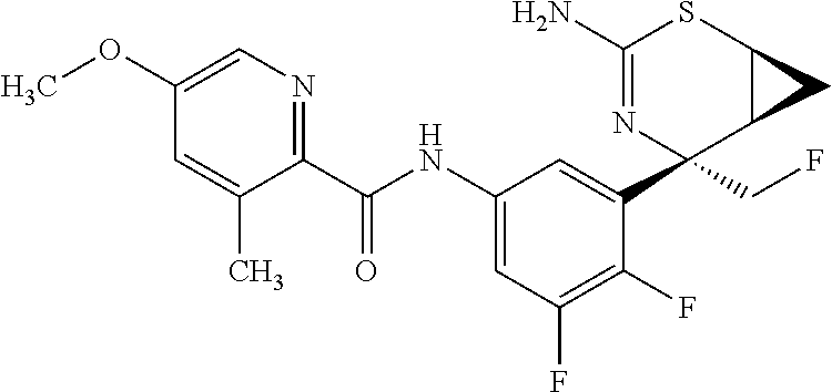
C1(N)=NC(C2=CC(NC(C3=NC=C(OC)C=C3C)=O)=CC(F)=C2F)(CF)C2C(S1)C2
